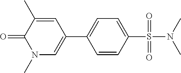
O=C1C(C)=CC(C2=CC=C(S(=O)(=O)N(C)C)C=C2)=CN1C
